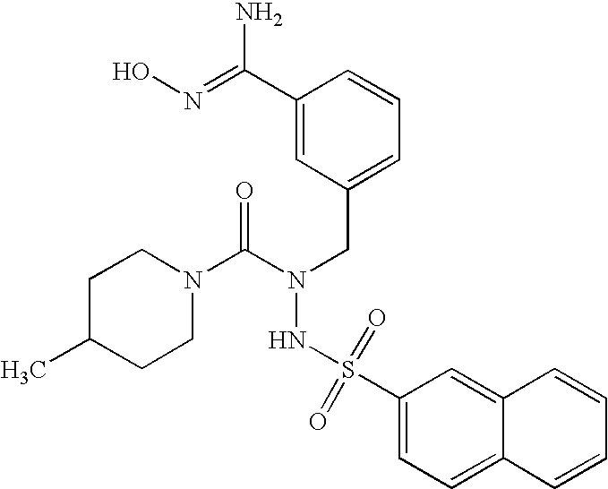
C1(C(=NO)N)=CC(CN(C(=O)N2CCC(C)CC2)NS(C2=CC=C3C(=C2)C=CC=C3)(=O)=O)=CC=C1
